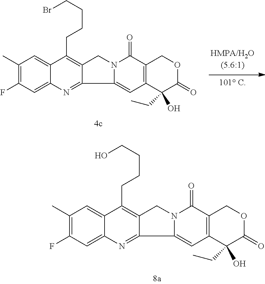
[HMPA/H2O(5.6:1)].C1(CC)(O)C2=C(C(=O)N3C(=C2)C2=NC4=CC(F)=C(C)C=C4C(CCCCBr)=C2C3)COC1=O.C1(CC)(O)C2=C(C(=O)N3C(=C2)C2=NC4=CC(F)=C(C)C=C4C(CCCCO)=C2C3)COC1=O
